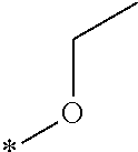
CCO*
